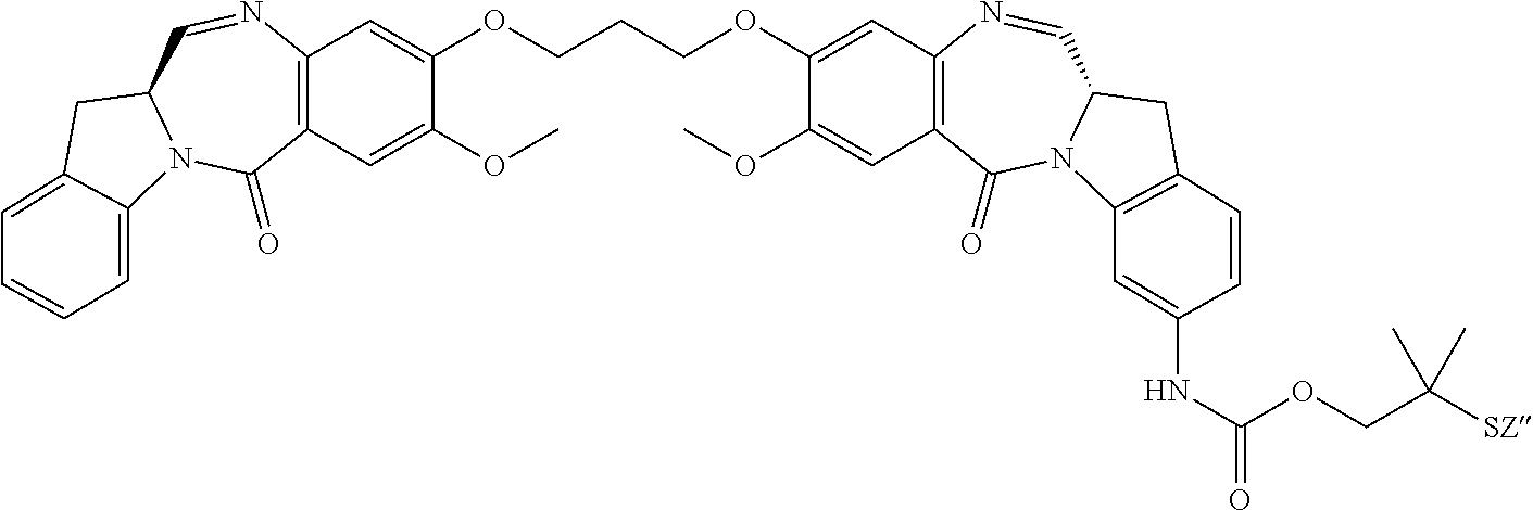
C12=C(C=C(OC)C(OCCCOC3=CC4=C(C=C3OC)C(=O)N3C(C=N4)CC4=C3C=C(NC(OCC([SZ])(C)C)=O)C=C4)=C1)C(=O)N1C(C=N2)CC2=CC=CC=C12
